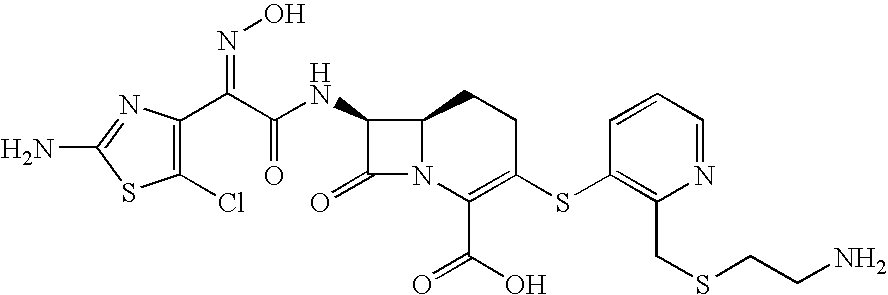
C1(Cl)=C(C(C(=O)NC2C(=O)N3C2CCC(SC2=C(CSCCN)N=CC=C2)=C3C(O)=O)=NO)N=C(N)S1
